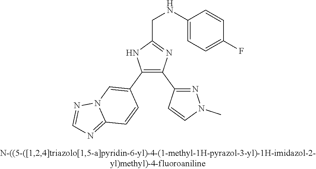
C1(NCC2=NC(C3=NN(C)C=C3)=C(C3=CN4C(=NC=N4)C=C3)N2)=CC=C(F)C=C1
